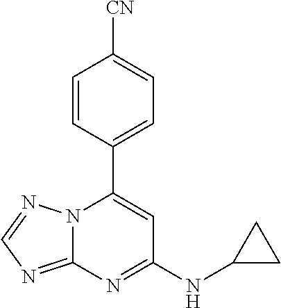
C12=NC=NN1C(C1=CC=C([CN])C=C1)=CC(NC1CC1)=N2
